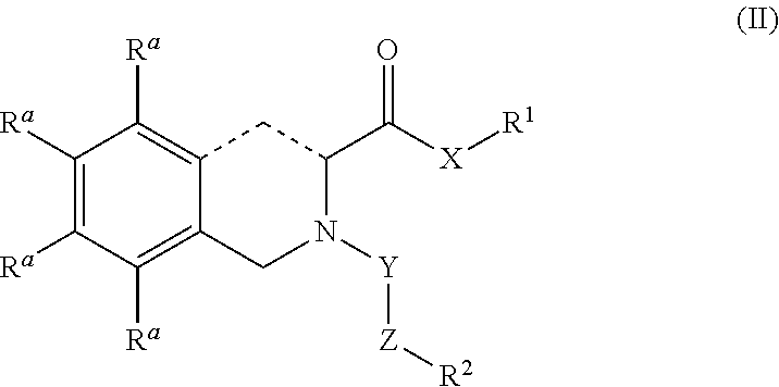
[Y](N1C(C(=O)[X][R1])CC2=C([Ra])C([Ra])=C([Ra])C([Ra])=C2C1)[Z][R2]
